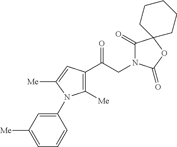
C1([Me])=C(C(CN2C(=O)C3(OC2=O)CCCCC3)=O)C=C([Me])N1C1=CC([Me])=CC=C1
